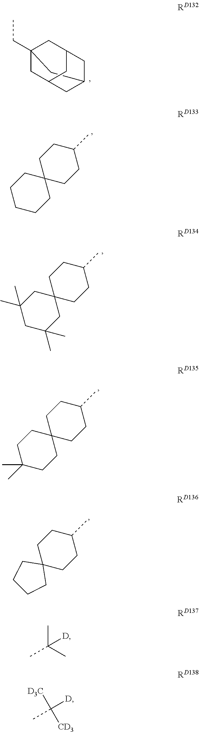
C12(CC)CC3CC(CC(C1)C3)C2.C12(CCCCC1)CCC(C)CC2.C12(CC(C)(C)CC(C)(C)C1)CCC(C)CC2.C12(CCC(C)(C)CC1)CCC(C)CC2.C12(CCC(C)CC1)CCCC2.CC(C)(C)[D].C(C)([D3C])([CD3])[D]
